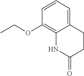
C12=CC=CC(OCC)=C1NC(=O)CC2
